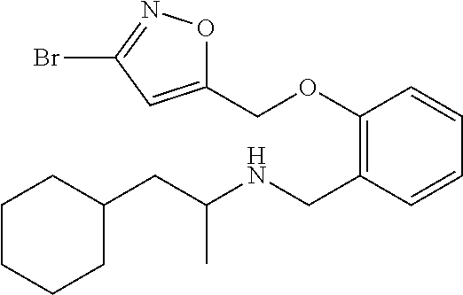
C1=CC=CC(CNC(CC2CCCCC2)C)=C1OCC1=CC(Br)=NO1
